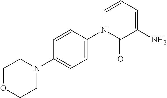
C1OCCN(C2=CC=C(N3C(=O)C(N)=CC=C3)C=C2)C1
